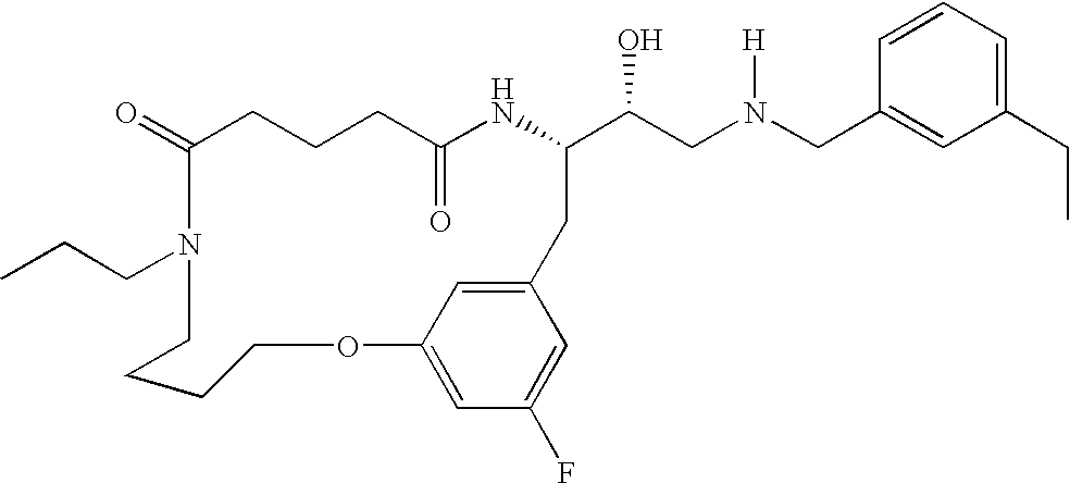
C1(=O)CCCC(=O)NC(C(CN(CC2=CC(CC)=CC=C2)[H])O)CC2=CC(=CC(F)=C2)OCCCCN1CCC
